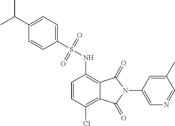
C1=CC(Cl)=C2C(=C1NS(=O)(=O)C1=CC=C(C(C)C)C=C1)C(=O)N(C1=CN=CC(C)=C1)C2=O
